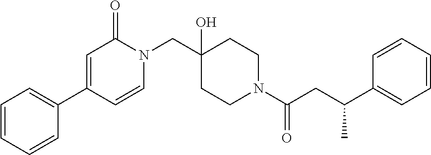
C1(C2=CC(=O)N(CC3(O)CCN(C(=O)CC(C4=CC=CC=C4)C)CC3)C=C2)=CC=CC=C1
